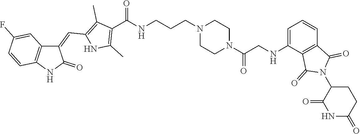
C1CN(CCCNC(C2=C(C)NC(C=C3C4=C(C=CC(F)=C4)NC3=O)=C2C)=O)CCN1C(=O)CNC1=CC=CC2=C1C(=O)N(C1CCC(=O)NC1=O)C2=O
